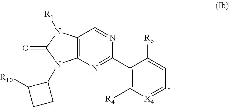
C12=C(N=C(C3=C([R4])[X4]=CC=C3[R6])N=C1)N(C1C([R10])CC1)C(=O)N2[R1]
